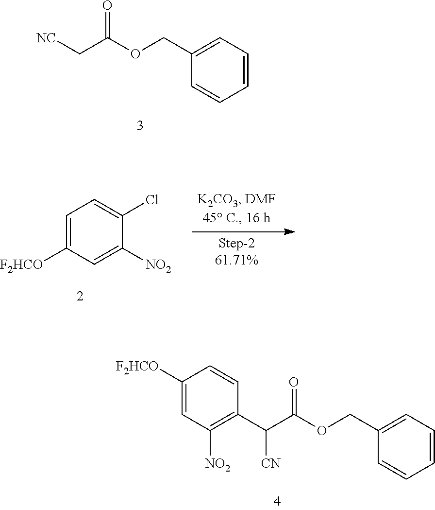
C1(COC(C[NC])=O)=CC=CC=C1.C1=C([F2HCO])C=C([NO2])C(Cl)=C1.C1([F2HCO])=CC([NO2])=C(C(C(OCC2=CC=CC=C2)=O)[CN])C=C1
